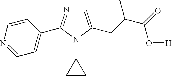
C1=C(CC(C)C(=O)O[H])N(C2CC2)C(C2=CC=NC=C2)=N1
